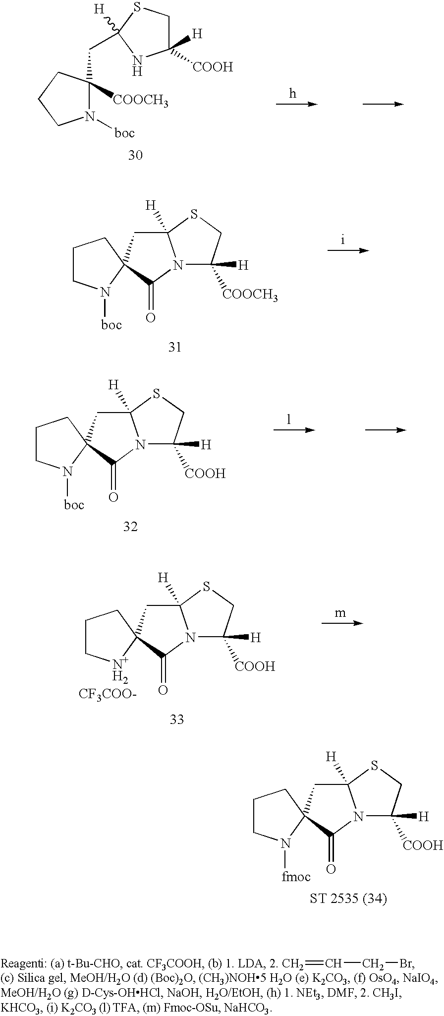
C(CBr)=C.N1([boc])C(CC2([H])SCC([H])([COOH])N2)([COOCH3])CCC1.C1CN([boc])C2(C1)CC1([H])N(C2=O)C([COOCH3])([H])CS1.C1CN([boc])C2(C1)CC1([H])N(C2=O)C([COOH])([H])CS1.C1C[N+H2]C2(C1)CC1([H])N(C2=O)C([COOH])([H])CS1.[CF3COO-].C1CN([fmoc])C2(C1)CC1([H])N(C2=O)C([COOH])([H])CS1
